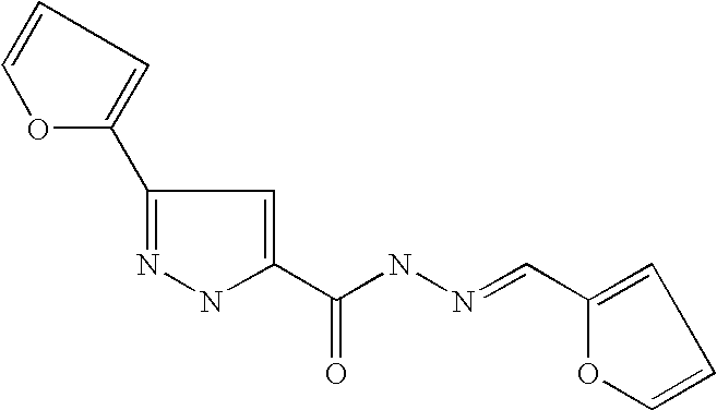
N1=C(C2=CC=CO2)C=C(C(NN=CC2=CC=CO2)=O)N1
